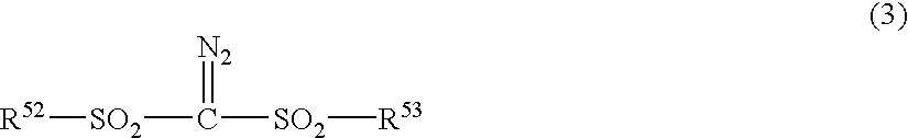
[R52][SO2]C([SO2][R53])=[N2]
